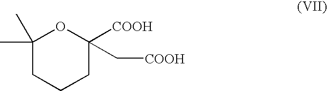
C1(C)(C)CCCC(C[COOH])([COOH])O1
